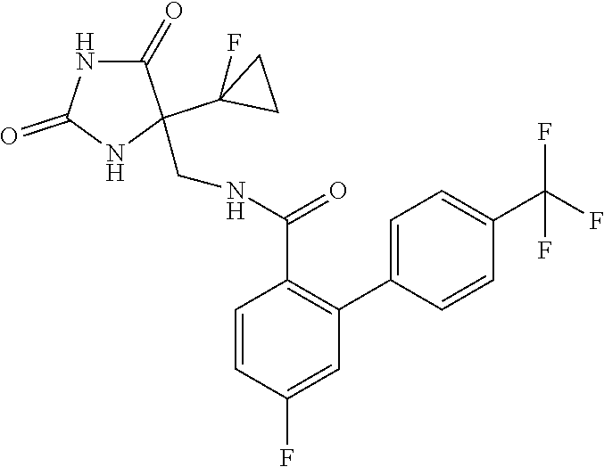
C1(C2(CNC(C3=C(C4=CC=C(C(F)(F)F)C=C4)C=C(F)C=C3)=O)C(=O)NC(=O)N2)(F)CC1
